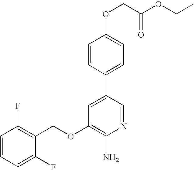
C1=CC=C(F)C(COC2=C(N)N=CC(C3=CC=C(OCC(OCC)=O)C=C3)=C2)=C1F
